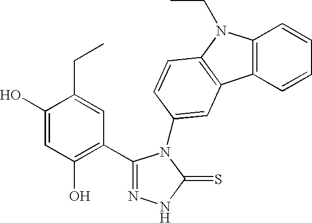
C1(C2=C(O)C=C(O)C(CC)=C2)=NNC(=S)N1C1=CC2=C(N(CC)C3=C2C=CC=C3)C=C1
